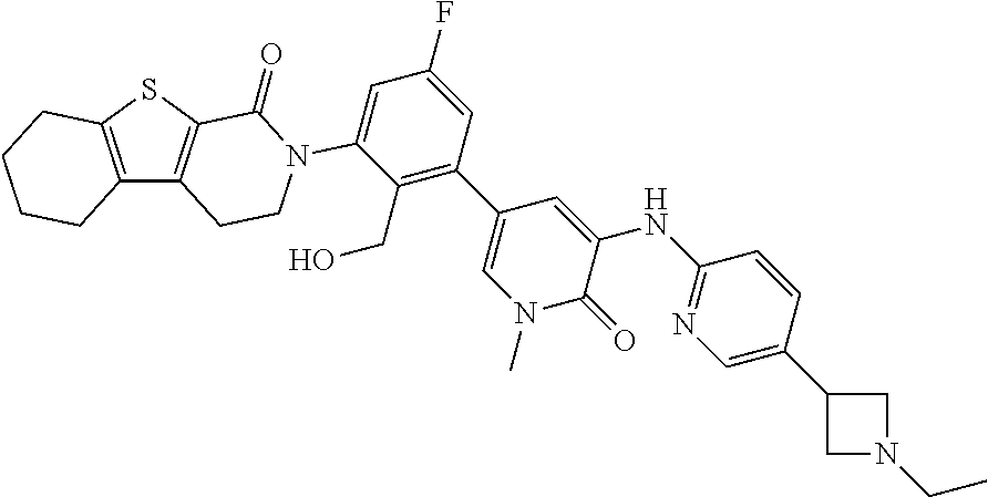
C12=C(SC3=C1CCN(C1=CC(F)=CC(C4=CN(C)C(=O)C(NC5=NC=C(C6CN(CC)C6)C=C5)=C4)=C1CO)C3=O)CCCC2
